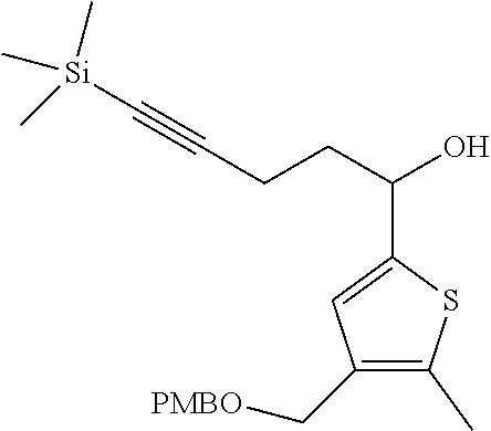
C(CCC(O)C1=CC(C[PMBO])=C(C)S1)#C[Si](C)(C)C
